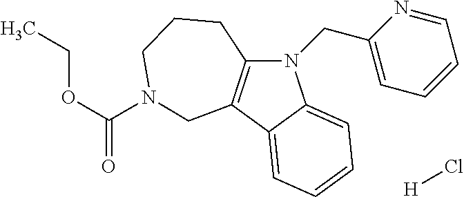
N1(CC2=CC=CC=N2)C2=C(C3=CC=CC=C13)CN(C(OCC)=O)CCC2.[H]Cl
